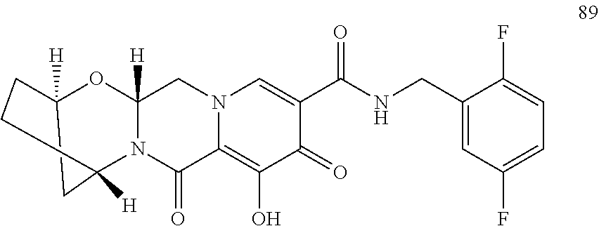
C12([H])CC([H])(N3C(=O)C4=C(O)C(=O)C(C(NCC5=CC(F)=CC=C5F)=O)=CN4CC3([H])O1)CC2
